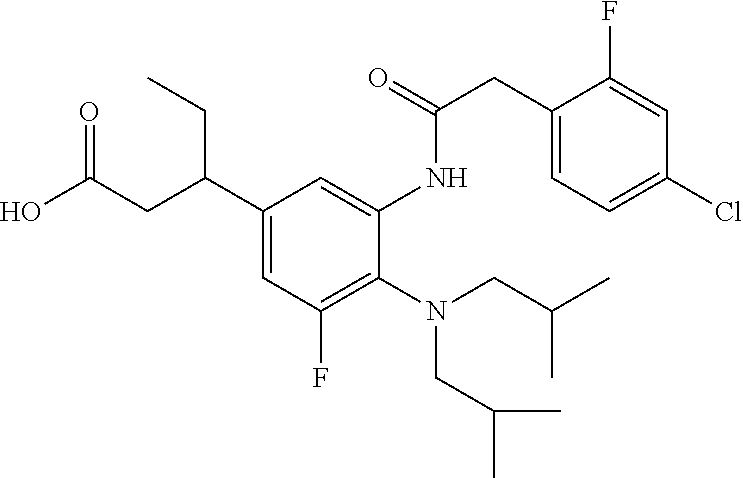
C1(C(CC(O)=O)CC)=CC(F)=C(N(CC(C)C)CC(C)C)C(NC(CC2=CC=C(Cl)C=C2F)=O)=C1
